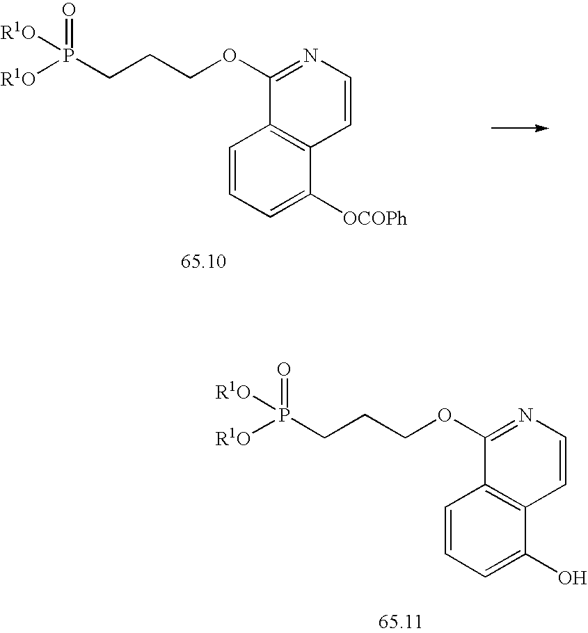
C1=CC=C([OCOPh])C2=C1C(OCCCP([R1O])(=O)[R1O])=NC=C2.C1=CC=C(O)C2=C1C(OCCCP([R1O])(=O)[R1O])=NC=C2
